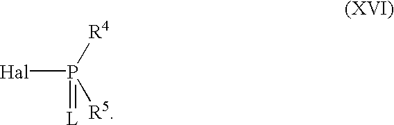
P(=[L])([Hal])([R4])[R5]
